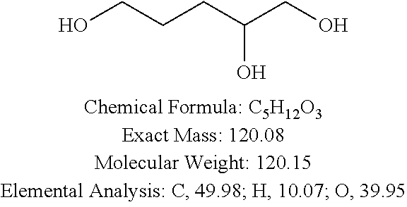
OCCCC(O)CO
